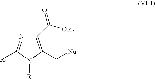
[R]N1C(C[Nu])=C(C(=O)[OR7])N=C1[R1]
